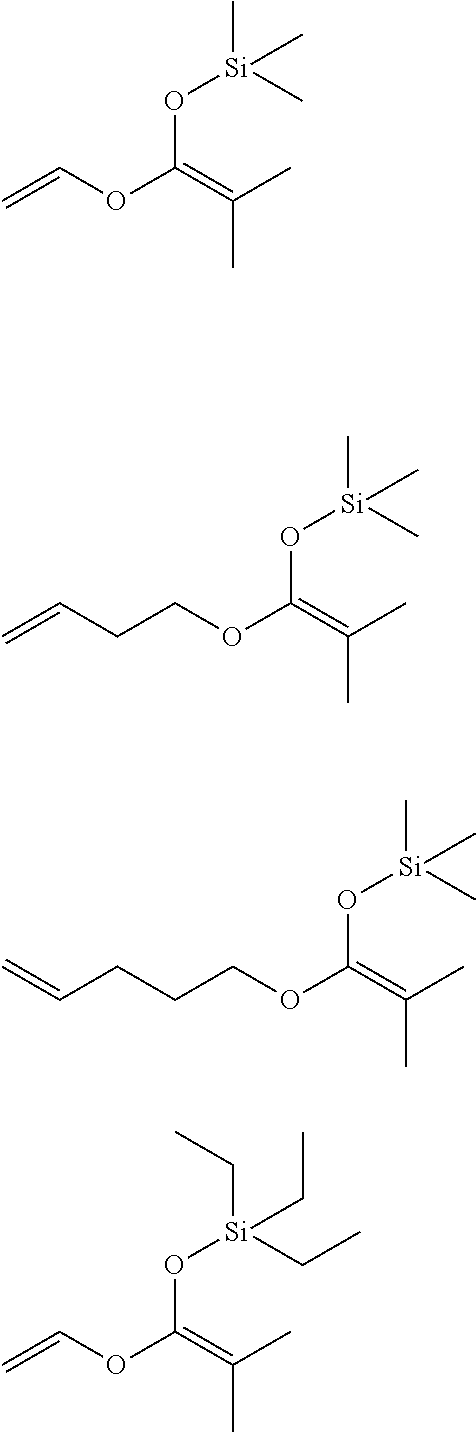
C=COC(=C(C)C)O[Si](C)(C)C.C(COC(=C(C)C)O[Si](C)(C)C)C=C.C(COC(=C(C)C)O[Si](C)(C)C)CC=C.C=COC(=C(C)C)O[Si](CC)(CC)CC
